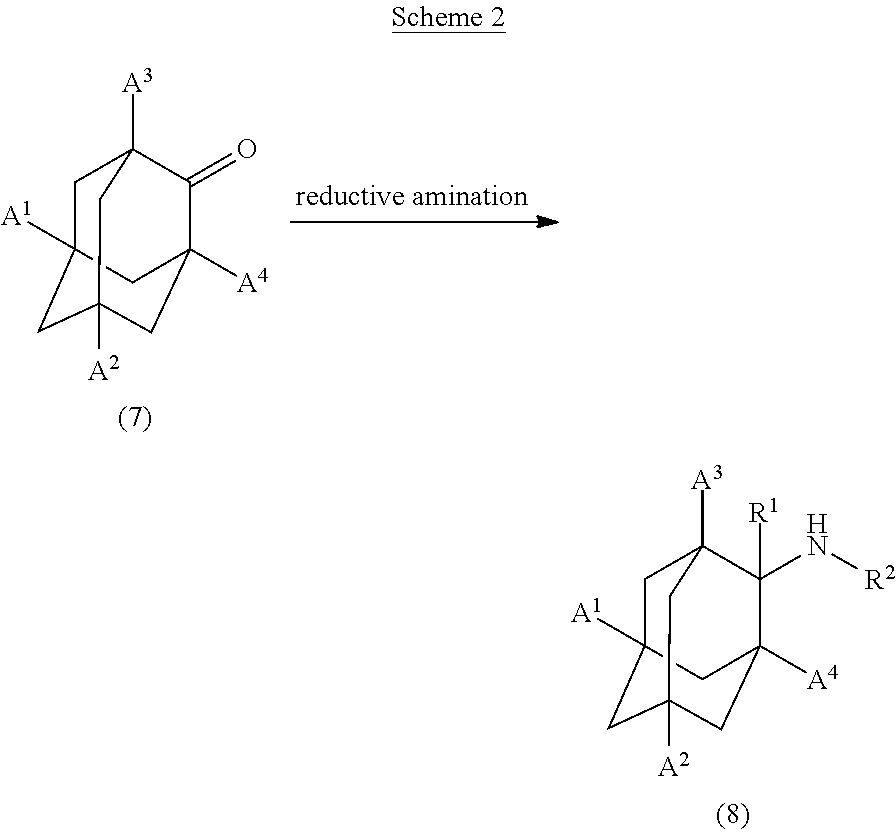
C1C2([A1])CC3([A2])CC([A4])(C(=O)C1([A3])C3)C2.C1C2([A1])CC3([A2])CC([A4])(C([R1])(N[R2])C1([A3])C3)C2
